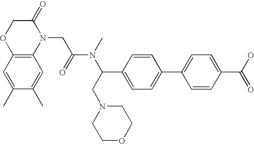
C1=C(C)C(C)=CC2=C1OCC(=O)N2CC(N(C)C(CN1CCOCC1)C1=CC=C(C2=CC=C(C(O)=O)C=C2)C=C1)=O
